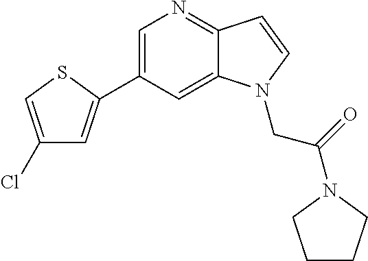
C1(Cl)=CSC(C2=CN=C3C(=C2)N(CC(=O)N2CCCC2)C=C3)=C1
